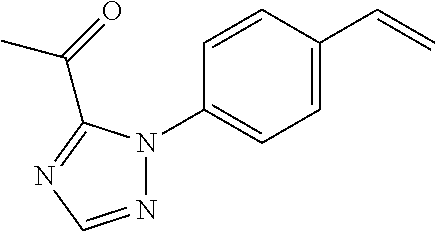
C1=C(C=C)C=CC(N2N=CN=C2C(C)=O)=C1
